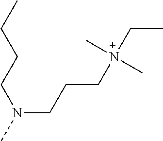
N(CCC[N+](CC)(C)C)(CCCC)C
